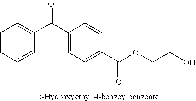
C1=CC=CC(C(C2=CC=C(C(OCCO)=O)C=C2)=O)=C1
